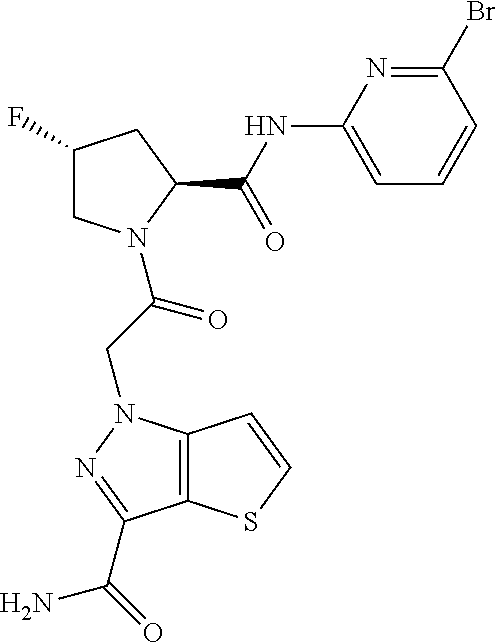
C1(F)CN(C(CN2C3=C(C(C(=O)N)=N2)SC=C3)=O)C(C(NC2=CC=CC(Br)=N2)=O)C1
